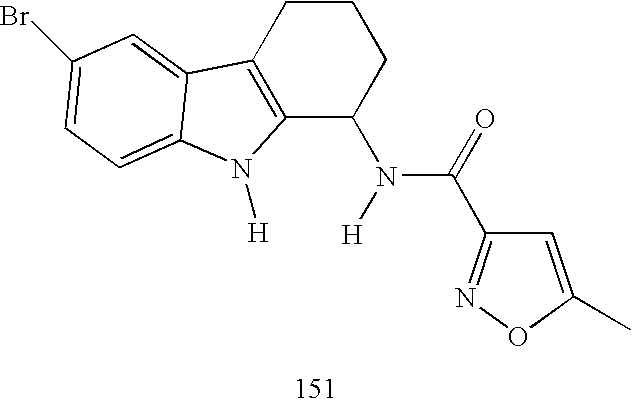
C12=C(CCCC1N(C(=O)C1=NOC(C)=C1)[H])C1=CC(Br)=CC=C1N2[H]
